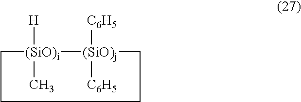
C1[(SiO)i](C)([H])[(SiO)j]([C6H5])([C6H5])CCC1
